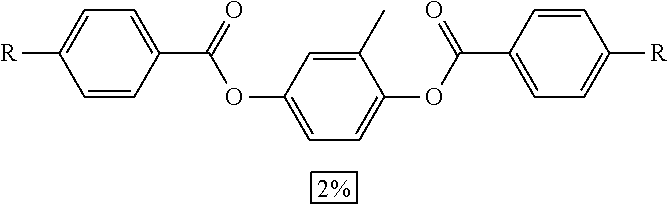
[R]C1=CC=C(C(OC2=CC=C(OC(=O)C3=CC=C([R])C=C3)C(C)=C2)=O)C=C1
